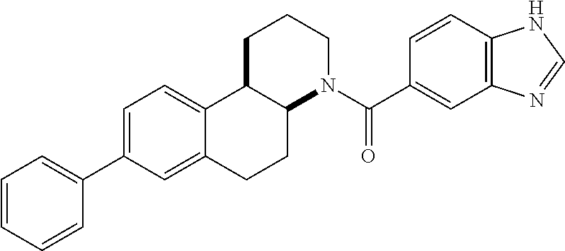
C1=C(C2=CC=CC=C2)C=C2C(=C1)C1C(CC2)N(C(C2=CC3=C(C=C2)NC=N3)=O)CCC1
